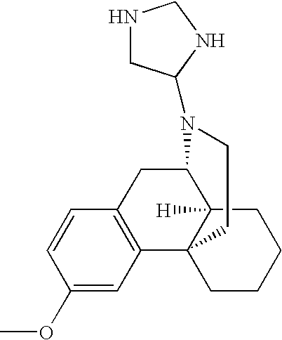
C1(OC)=CC2=C(C=C1)CC1C3([H])C2(CCCC3)CCN1C1CNCN1
